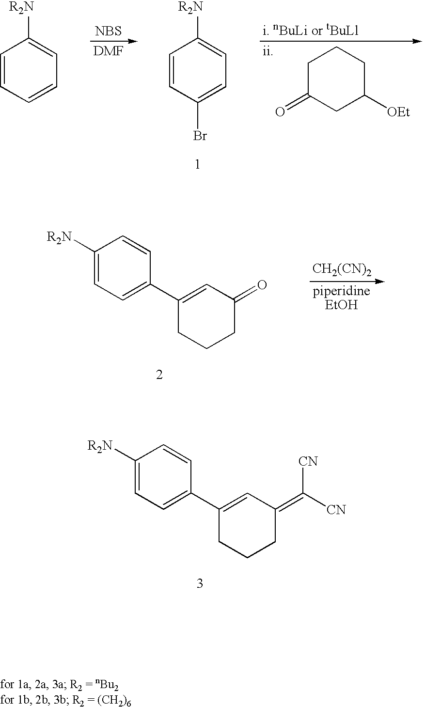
C1=CC=CC=C1[R2N].C1=CC(Br)=CC=C1[R2N].[NBS].C1C(=O)CC([OEt])CC1.C1([R2N])=CC=C(C2=CC(=O)CCC2)C=C1.[CH2(CN)2].C1([R2N])=CC=C(C2=CC(=C([CN])[CN])CCC2)C=C1
